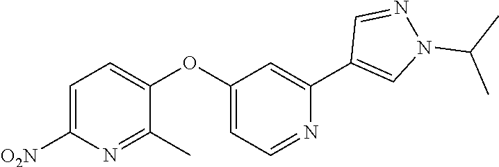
C1=C([O2N])N=C(C)C(OC2=CC=NC(C3=CN(C(C)C)N=C3)=C2)=C1
